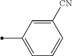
C1([CN])=CC(C)=CC=C1
